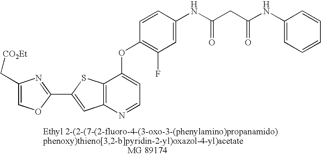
C12=C(N=CC=C1OC1=C(F)C=C(NC(=O)CC(NC3=CC=CC=C3)=O)C=C1)C=C(C1=NC(C[CO2Et])=CO1)S2
